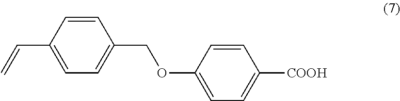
C(C1=CC=C(COC2=CC=C([COOH])C=C2)C=C1)=C
